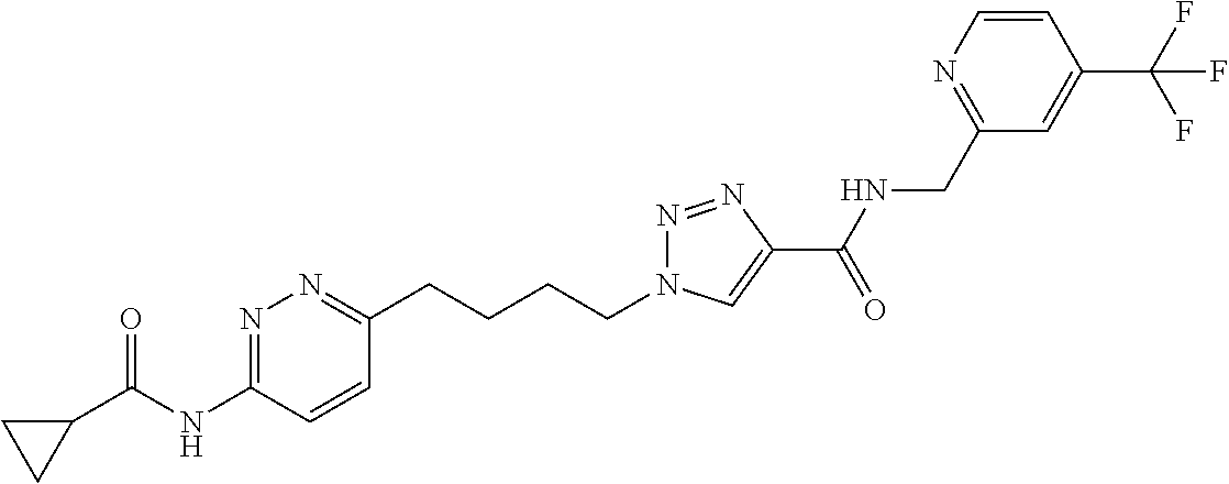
C1(C(NC2=NN=C(CCCCN3N=NC(C(NCC4=NC=CC(C(F)(F)F)=C4)=O)=C3)C=C2)=O)CC1
